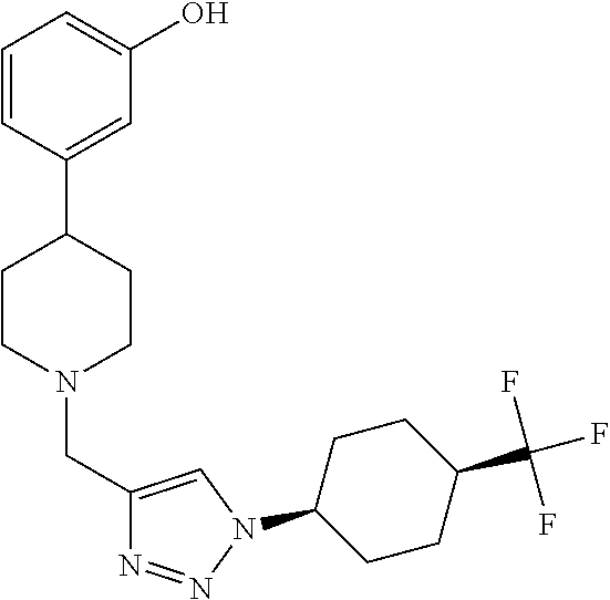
C1=CC(C2CCN(CC3=CN(C4CCC(C(F)(F)F)CC4)N=N3)CC2)=CC(O)=C1
